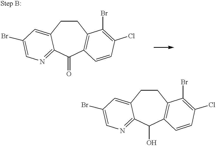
C1CC2=CC(Br)=CN=C2C(=O)C2=C1C(Br)=C(Cl)C=C2.C1CC2=CC(Br)=CN=C2C(O)C2=C1C(Br)=C(Cl)C=C2
